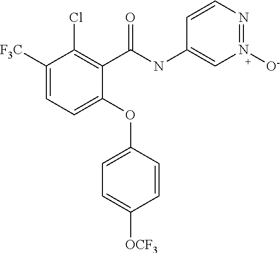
C1(C(NC2=CN([O-])=NC=C2)=O)=C(Cl)C([F3C])=CC=C1OC1=CC=C([OCF3])C=C1
